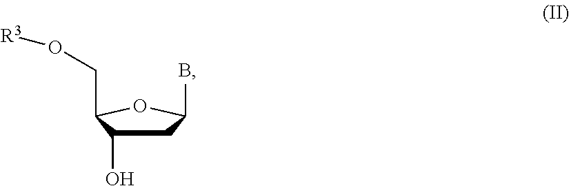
C1C(O)C(CO[R3])OC1B
